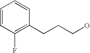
C1=CC(F)=C(CCCO)C=C1
